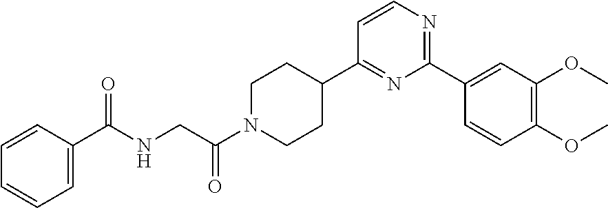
C1=CC(C(NCC(N2CCC(C3=NC(C4=CC(OC)=C(OC)C=C4)=NC=C3)CC2)=O)=O)=CC=C1
